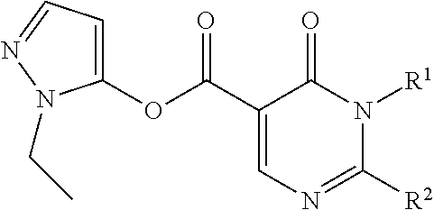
C1(OC(C2=CN=C([R2])N([R1])C2=O)=O)=CC=NN1CC
